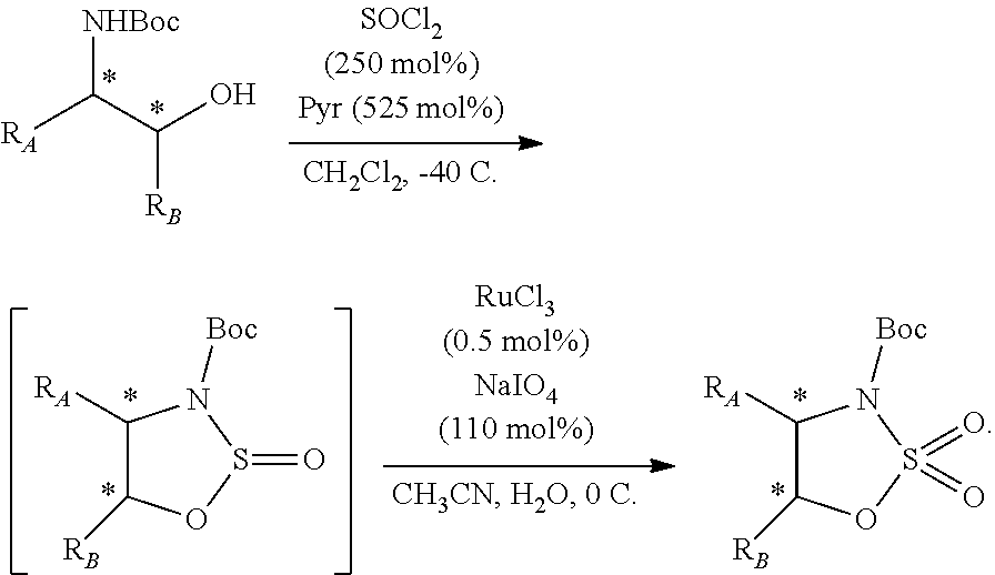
[NHBoc]C(C(O)[RB])[RA].C1([RA])C([RB])OS(=O)(=O)N1[Boc].C1([RA])C([RB])OS(=O)N1[Boc]
